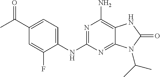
C1(NC2=NC(N)=C3C(=N2)N(C(C)C)C(=O)N3)=CC=C(C(C)=O)C=C1F
